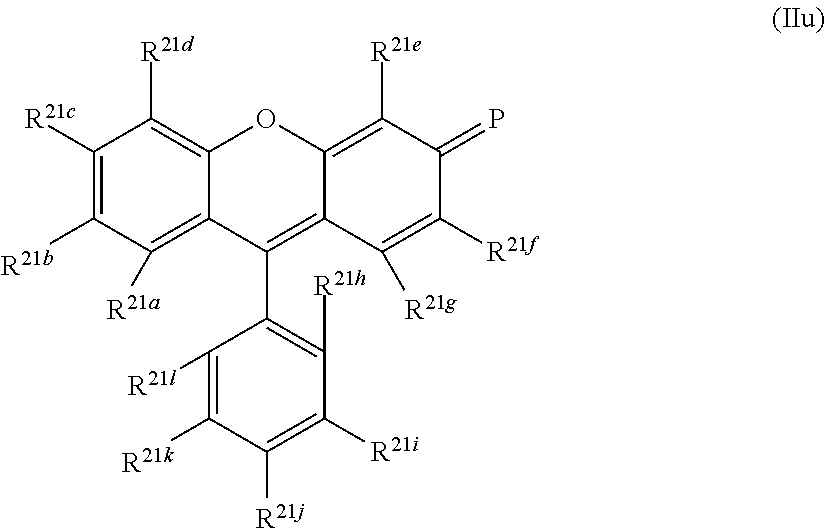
C1([R21c])=C([R21b])C([R21a])=C2C(=C1[R21d])OC1=C([R21e])C(=P)C([R21f])=C([R21g])C1=C2C1=C([R21h])C([R21i])=C([R21j])C([R21k])=C1[R21l]
